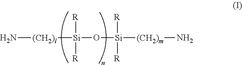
N[(CH2)l][Si]([R])([R])O[Si]([R])([R])[(CH2)m]N
